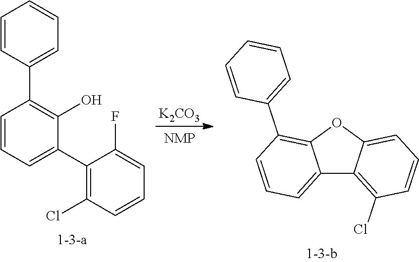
C1=CC(C2=C(O)C(C3=C(Cl)C=CC=C3F)=CC=C2)=CC=C1.[K2CO3].C12=CC=CC(C3=CC=CC=C3)=C1OC1=CC=CC(Cl)=C21
